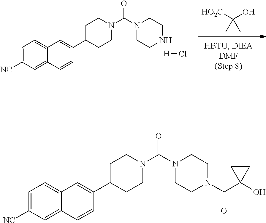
[HO2C]C1(O)CC1.C1=C([NC])C=C2C(=C1)C=C(C1CCN(C(N3CCNCC3)=O)CC1)C=C2.[H]Cl.C1=C([NC])C=C2C(=C1)C=C(C1CCN(C(N3CCN(C(C4(O)CC4)=O)CC3)=O)CC1)C=C2
